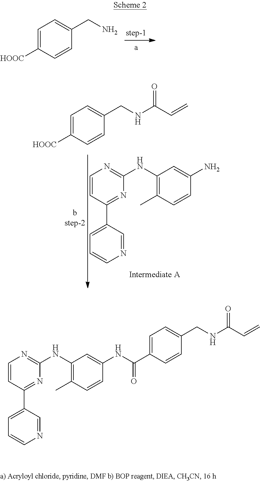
C1(NC2=NC=CC(C3=CC=CN=C3)=N2)=C(C)C=CC(NC(C2=CC=C(CNC(C=C)=O)C=C2)=O)=C1.C1(NC2=NC=CC(C3=CC=CN=C3)=N2)=C(C)C=CC(N)=C1.[HOOC]C1=CC=C(CNC(C=C)=O)C=C1.[HOOC]C1=CC=C(CN)C=C1
